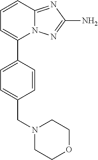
C1(C2=CC=C(CN3CCOCC3)C=C2)=CC=CC2=NC(N)=NN12
